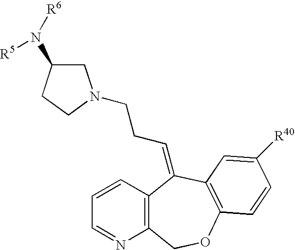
C1=CC2=C(N=C1)COC1=C(C=C([R40])C=C1)C2=CCCN1CC(N([R6])[R5])CC1
